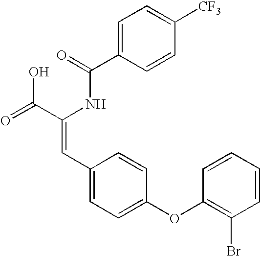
C(=O)(NC(C(=O)O)=CC1=CC=C(OC2=C(Br)C=CC=C2)C=C1)C1=CC=C([CF3])C=C1
